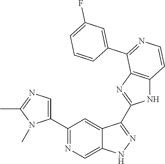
C1(C2=NC=C3C(=C2)C(C2=NC4=C(N2)C=CN=C4C2=CC(F)=CC=C2)=NN3)=CN=C(C)N1C
